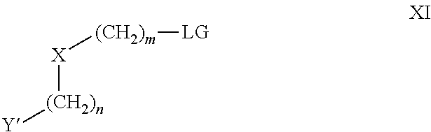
[(CH2)m]([X][(CH2)n][Y])[LG]
